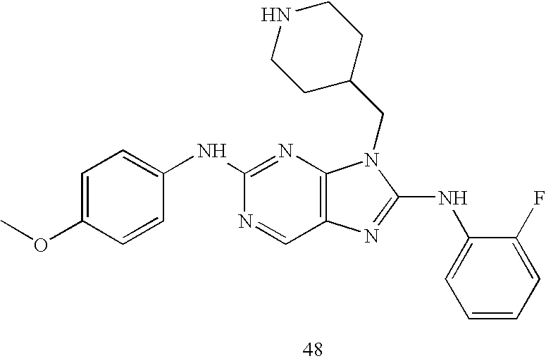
C1=CC(OC)=CC=C1NC1=NC2=C(C=N1)N=C(NC1=CC=CC=C1F)N2CC1CCNCC1
